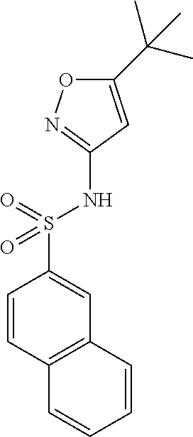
C12=C(C=CC(S(NC3=NOC(C(C)(C)C)=C3)(=O)=O)=C1)C=CC=C2
